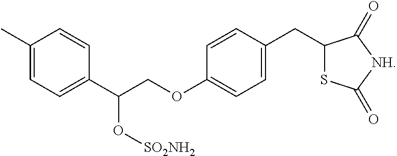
C1(C)=CC=C(C(COC2=CC=C(CC3SC(=O)[NH]C3=O)C=C2)O[SO2NH2])C=C1
